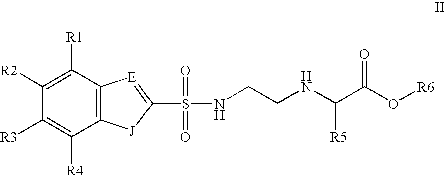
C12=C(C([R1])=C([R2])C([R3])=C1[R4])[E]=C(S(=O)(NCCNC(C(O[R6])=O)[R5])=O)[J]2
